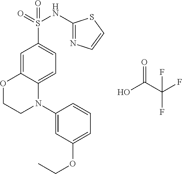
C1=C2C(=CC=C1S(=O)(NC1=NC=CS1)=O)N(C1=CC(OCC)=CC=C1)CCO2.OC(C(F)(F)F)=O
